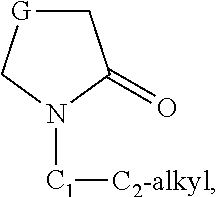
C1[G]CN([C1][C2-alkyl])C1=O
